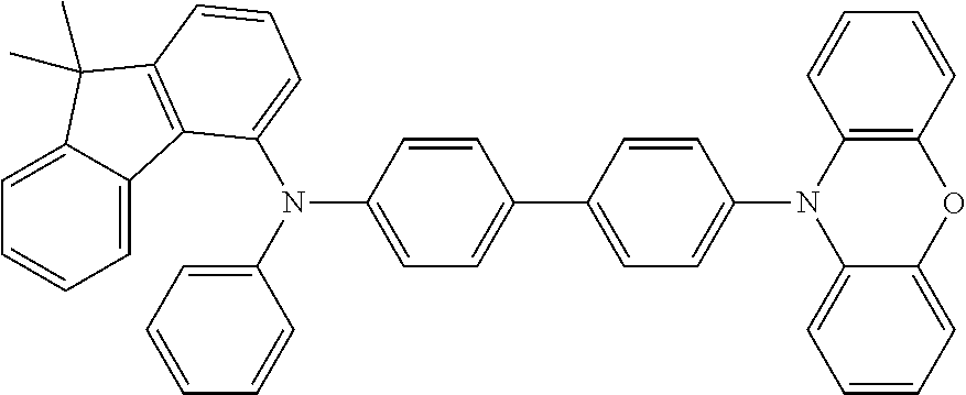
N(C1=CC=CC=C1)(C1=CC=C(C2=CC=C(N3C4=CC=CC=C4OC4=C3C=CC=C4)C=C2)C=C1)C1=CC=CC2=C1C1=CC=CC=C1C2(C)C
